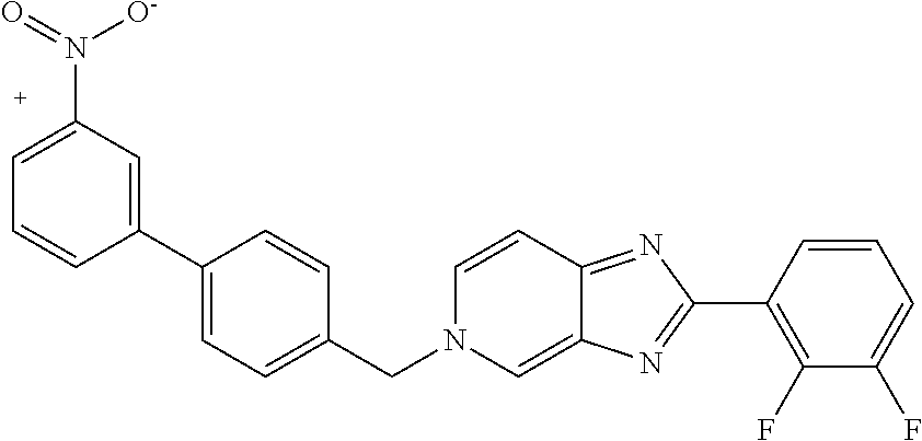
C1(C2=CC(N(=O)[O-])=CC=C2)=CC=C(CN2C=C3C(=NC(C4=C(F)C(F)=CC=C4)=N3)C=C2)C=C1
